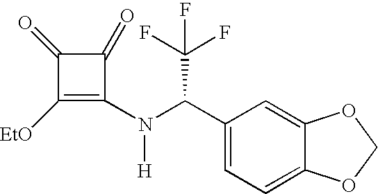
C1([EtO])=C(N([H])C(C(F)(F)F)C2=CC=C3C(=C2)OCO3)C(=O)C1=O
